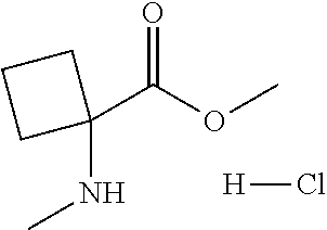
O=C(OC)C1(NC)CCC1.[H]Cl
